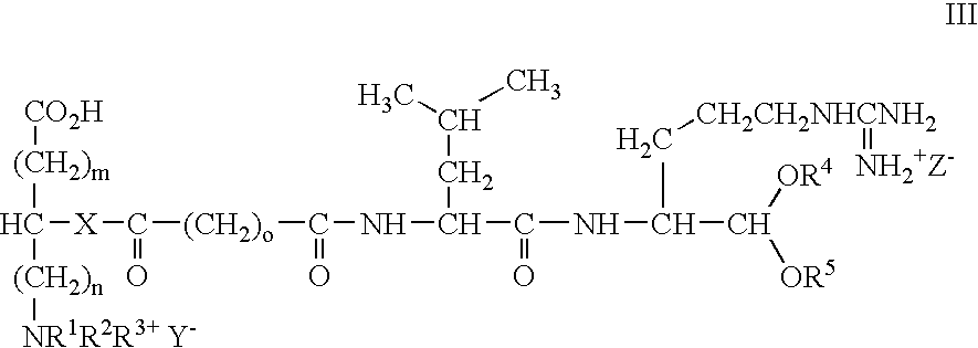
[X](C([(CH2)m][CO2H])[(CH2)n][NR1R2R3+ Y-])C([(CH2)o]C(NC(CC(C)C)C(NC(C([OR4])[OR5])C[CH2CH2NHCNH2]=[NH2+Z-])=O)=O)=O
